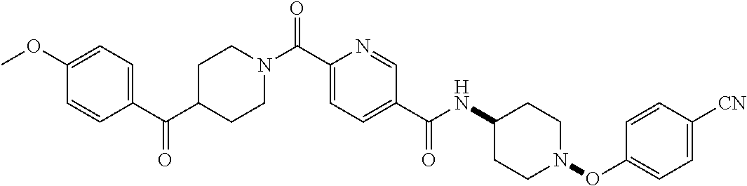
C1CN(C(C2=CC=C(C(=O)NC3CCN(OC4=CC=C([CN])C=C4)CC3)C=N2)=O)CCC1C(C1=CC=C(OC)C=C1)=O
